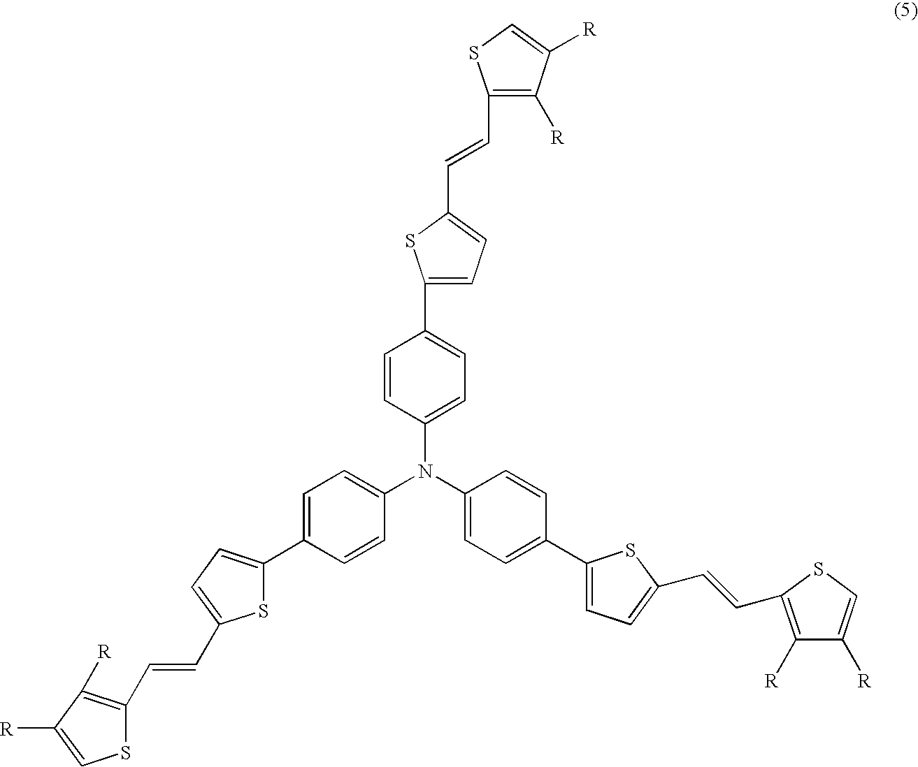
C1(C=CC2=CC=C(C3=CC=C(N(C4=CC=C(C5=CC=C(C=CC6=C([R])C([R])=CS6)S5)C=C4)C4=CC=C(C5=CC=C(C=CC6=C([R])C([R])=CS6)S5)C=C4)C=C3)S2)=C([R])C([R])=CS1
